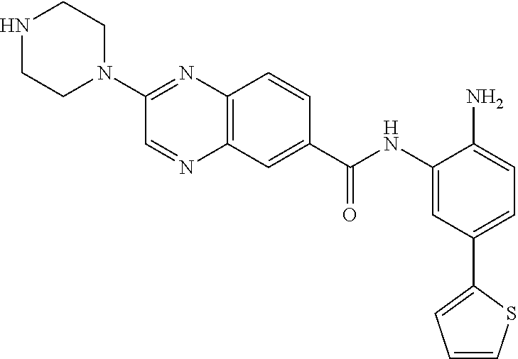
C12=C(C=C(C(NC3=CC(C4=CC=CS4)=CC=C3N)=O)C=C1)N=CC(N1CCNCC1)=N2
